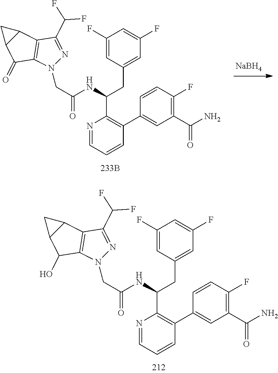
[NaBH4].N1(CC(=O)NC(CC2=CC(F)=CC(F)=C2)C2=C(C3=CC(C(N)=O)=C(F)C=C3)C=CC=N2)N=C(C(F)F)C2=C1C(=O)C1C2C1.N1(CC(=O)NC(CC2=CC(F)=CC(F)=C2)C2=C(C3=CC(C(N)=O)=C(F)C=C3)C=CC=N2)N=C(C(F)F)C2=C1C(O)C1C2C1
